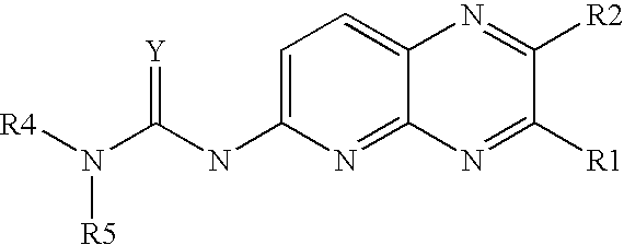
[R4]N(C(NC1=CC=C2C(=N1)N=C([R1])C([R2])=N2)=[Y])[R5]
